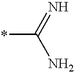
*C(N)=N
